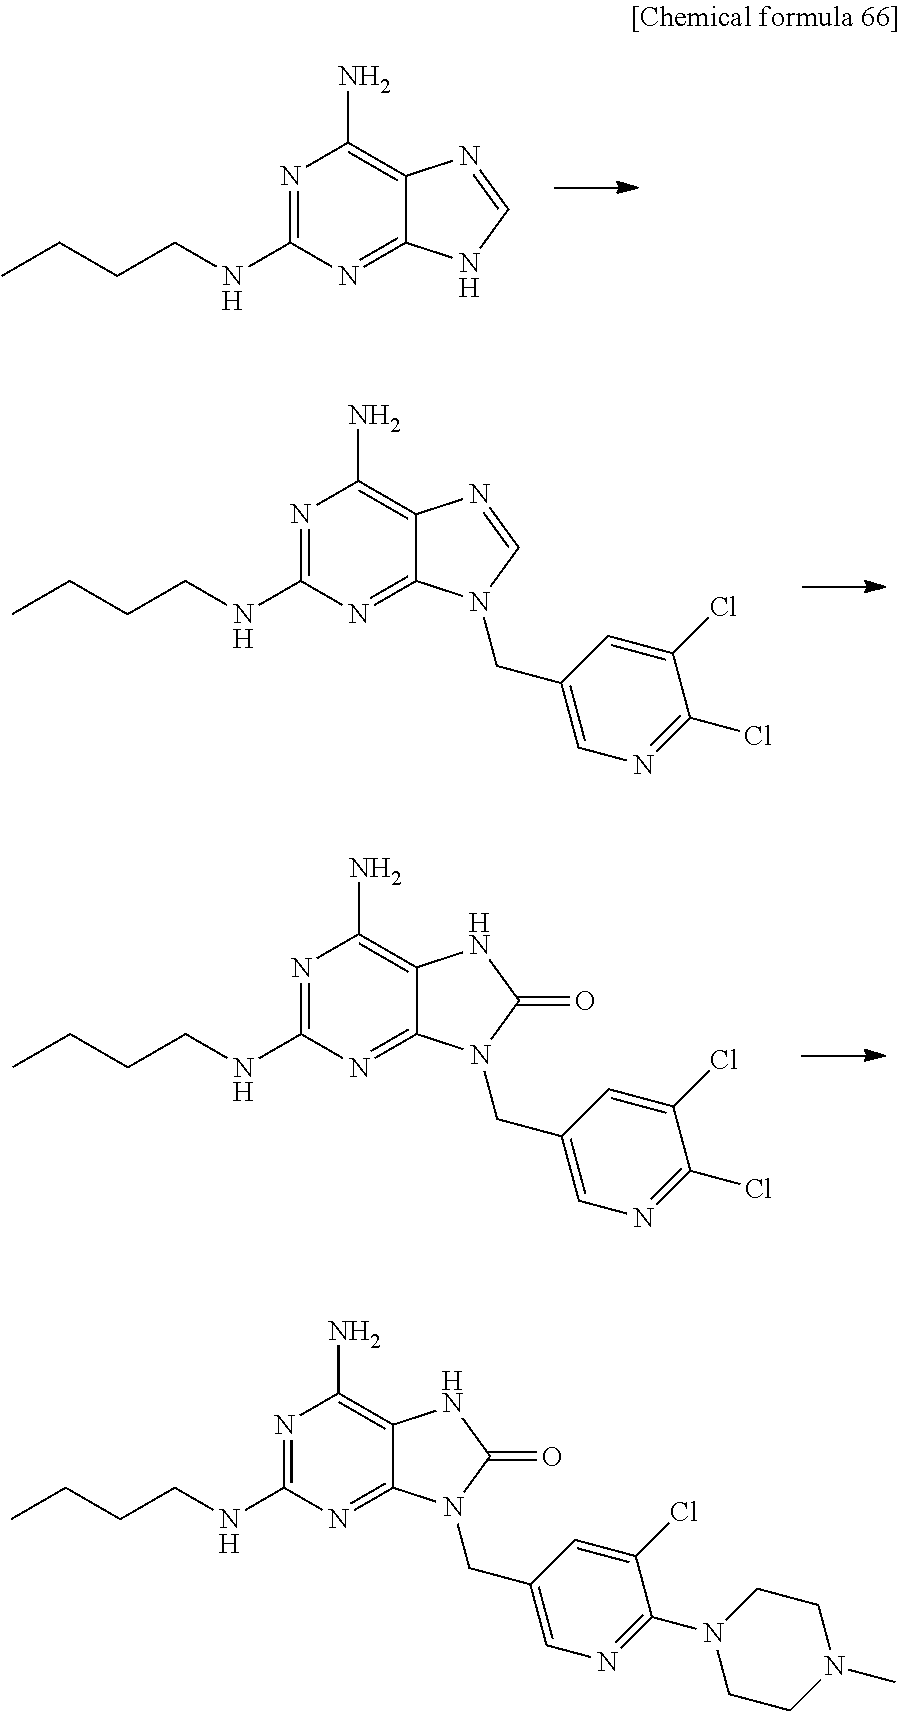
C1(NCCCC)=NC(N)=C2C(=N1)N(CC1=CN=C(N3CCN(C)CC3)C(Cl)=C1)C(=O)N2.C1(NCCCC)=NC(N)=C2C(=N1)NC=N2.C1(NCCCC)=NC(N)=C2C(=N1)N(CC1=CN=C(Cl)C(Cl)=C1)C=N2.C1(NCCCC)=NC(N)=C2C(=N1)N(CC1=CN=C(Cl)C(Cl)=C1)C(=O)N2
